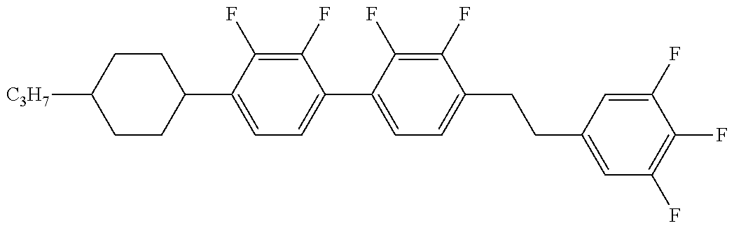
C1(C2=CC=C(C3=CC=C(CCC4=CC(F)=C(F)C(F)=C4)C(F)=C3F)C(F)=C2F)CCC([C3H7])CC1
